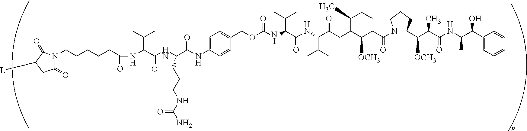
C1([L])CC(=O)N(CCCCCC(=O)NC(C(NC(C(NC2=CC=C(COC([NI]C(C(NC(C(CC(C(CC(=O)N3C(C(C(C(NC(C(C4=CC=CC=C4)O)C)=O)C)[OCH3])CCC3)[OCH3])C(C)CC)=O)C(C)C)=O)C(C)C)=O)C=C2)=O)CCCNC(N)=O)=O)C(C)C)C1=O
